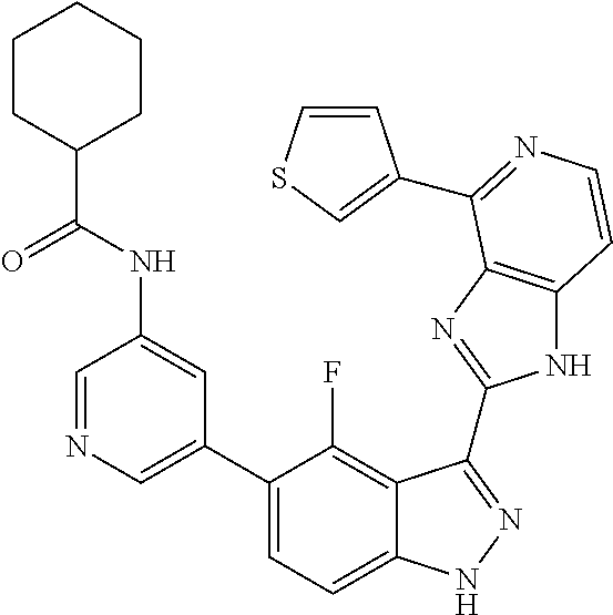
C1=C(C2=CC=C3C(=C2F)C(C2=NC4=C(N2)C=CN=C4C2=CSC=C2)=NN3)C=C(NC(=O)C2CCCCC2)C=N1
